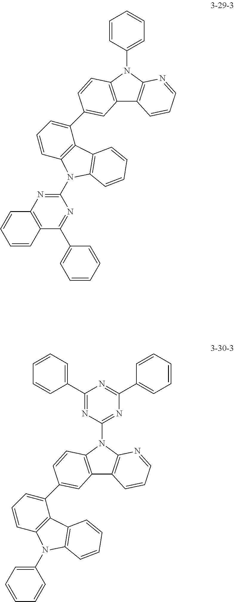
C12=C(N(C3=CC=CC=C3)C3=C1C=CC=N3)C=CC(C1=CC=CC3=C1C1=C(C=CC=C1)N3C1=NC3=C(C(C4=CC=CC=C4)=N1)C=CC=C3)=C2.C12=C(N(C3=NC(C4=CC=CC=C4)=NC(C4=CC=CC=C4)=N3)C3=C1C=CC=N3)C=CC(C1=CC=CC3=C1C1=C(C=CC=C1)N3C1=CC=CC=C1)=C2
